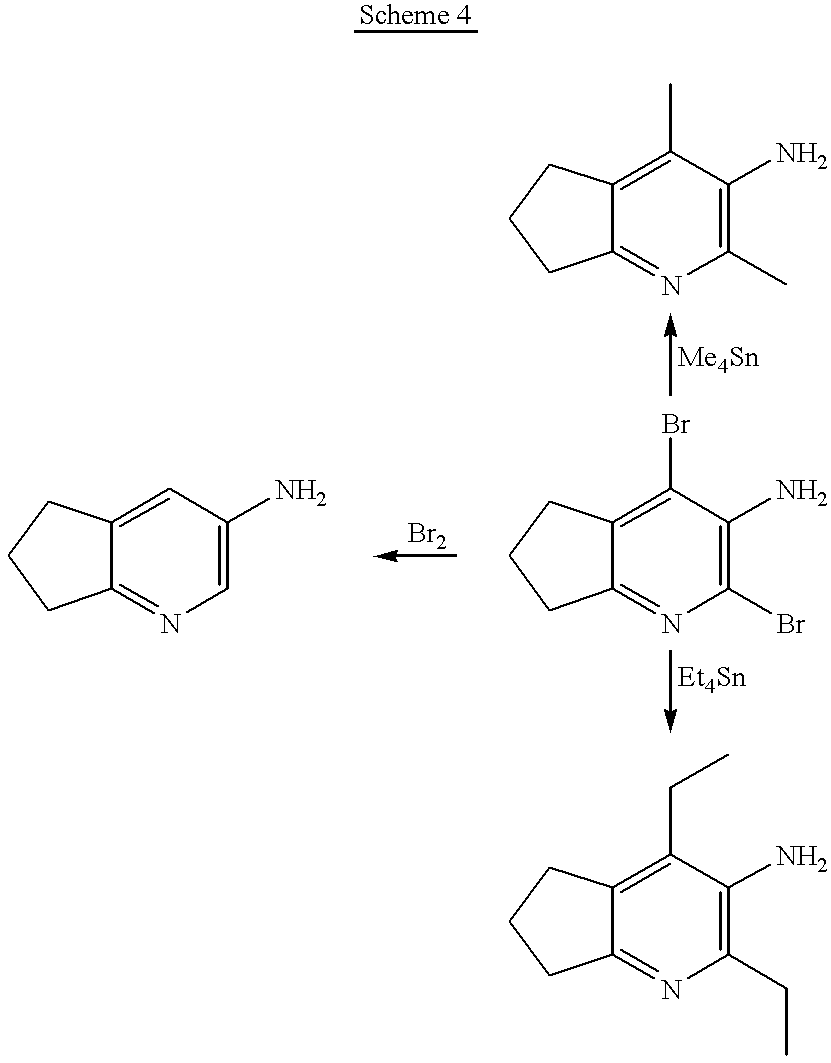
[Br2].C1(C)=C2C(=NC(C)=C1N)CCC2.C1(Br)=C2C(=NC(Br)=C1N)CCC2.C1=C2C(=NC=C1N)CCC2.C1(CC)=C2C(=NC(CC)=C1N)CCC2
